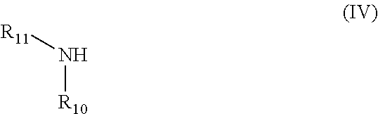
[R11]N[R10]
